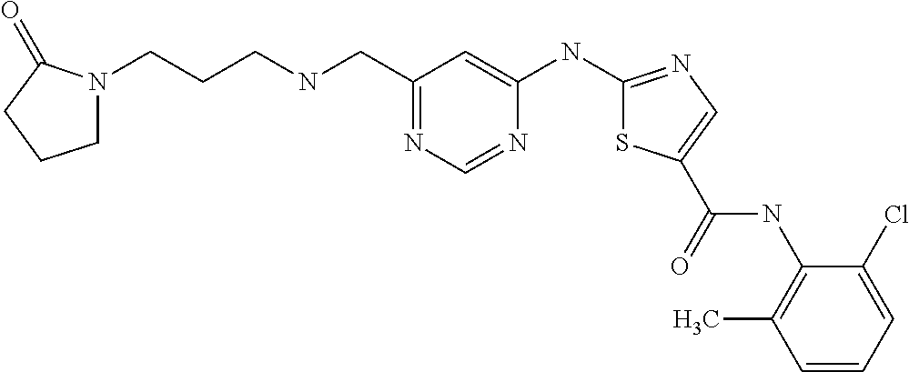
C1=CC=C(Cl)C(NC(=O)C2=CN=C(NC3=CC(CNCCCN4CCCC4=O)=NC=N3)S2)=C1C
